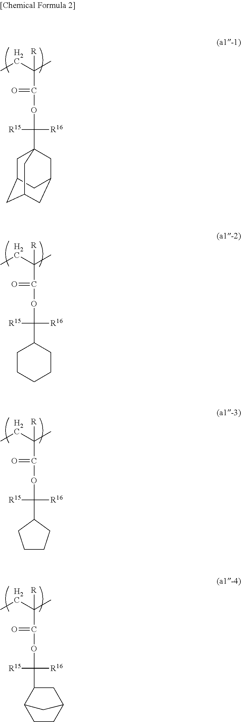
C(C(OC([R16])([R15])C12CC3CC(CC(C1)C3)C2)=O)(CC)(C)[R].C(C(OC([R16])([R15])C1CCCCC1)=O)(CC)(C)[R].C(C(OC([R16])([R15])C1CCCC1)=O)(CC)(C)[R].C(C(OC([R16])([R15])C1C2CCC(C1)C2)=O)(CC)(C)[R]
